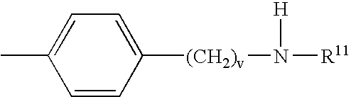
CC1=CC=C([(CH2)v]N([H])[R11])C=C1
